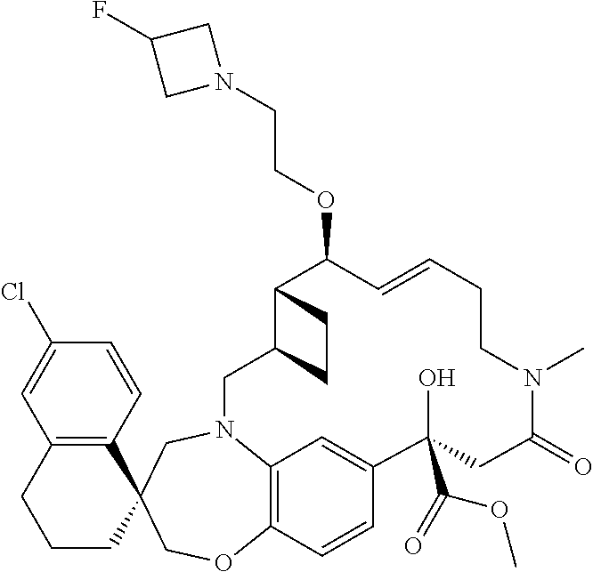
C1(Cl)=CC2=C(C=C1)C1(CCC2)CN2C3=C(OC1)C=CC(=C3)C(O)(C(OC)=O)CC(=O)N(C)CCC=CC(OCCN1CC(F)C1)C1C(C2)CC1
